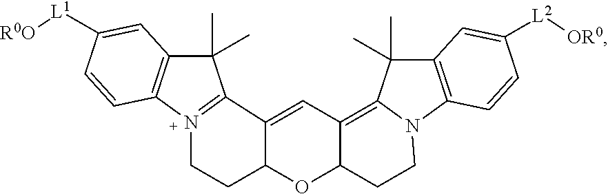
C1(C)(C)C2=C(C=CC([L1][R0O])=C2)N2=C1C1=CC3=C4C(C)(C)C5=C(C=CC([L2][OR0])=C5)N4CCC3OC1CC2
